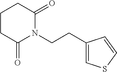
C1(CCN2C(=O)CCCC2=O)=CSC=C1
